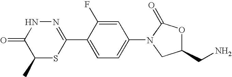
N1=C(C2=CC=C(N3CC(CN)OC3=O)C=C2F)SC(C)C(=O)N1
